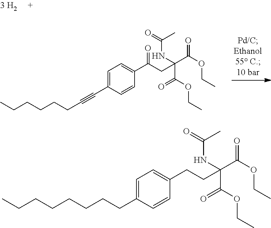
C1=C(C#CCCCCCC)C=CC(C(CC(C(=O)OCC)(NC(=O)C)C(OCC)=O)=O)=C1.C1=C(CCCCCCCC)C=CC(CCC(C(=O)OCC)(NC(=O)C)C(OCC)=O)=C1
